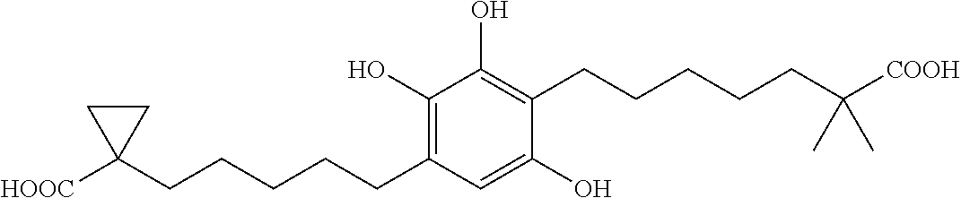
C1(O)=C(CCCCCC2([HOOC])CC2)C=C(O)C(CCCCCC([COOH])(C)C)=C1O
